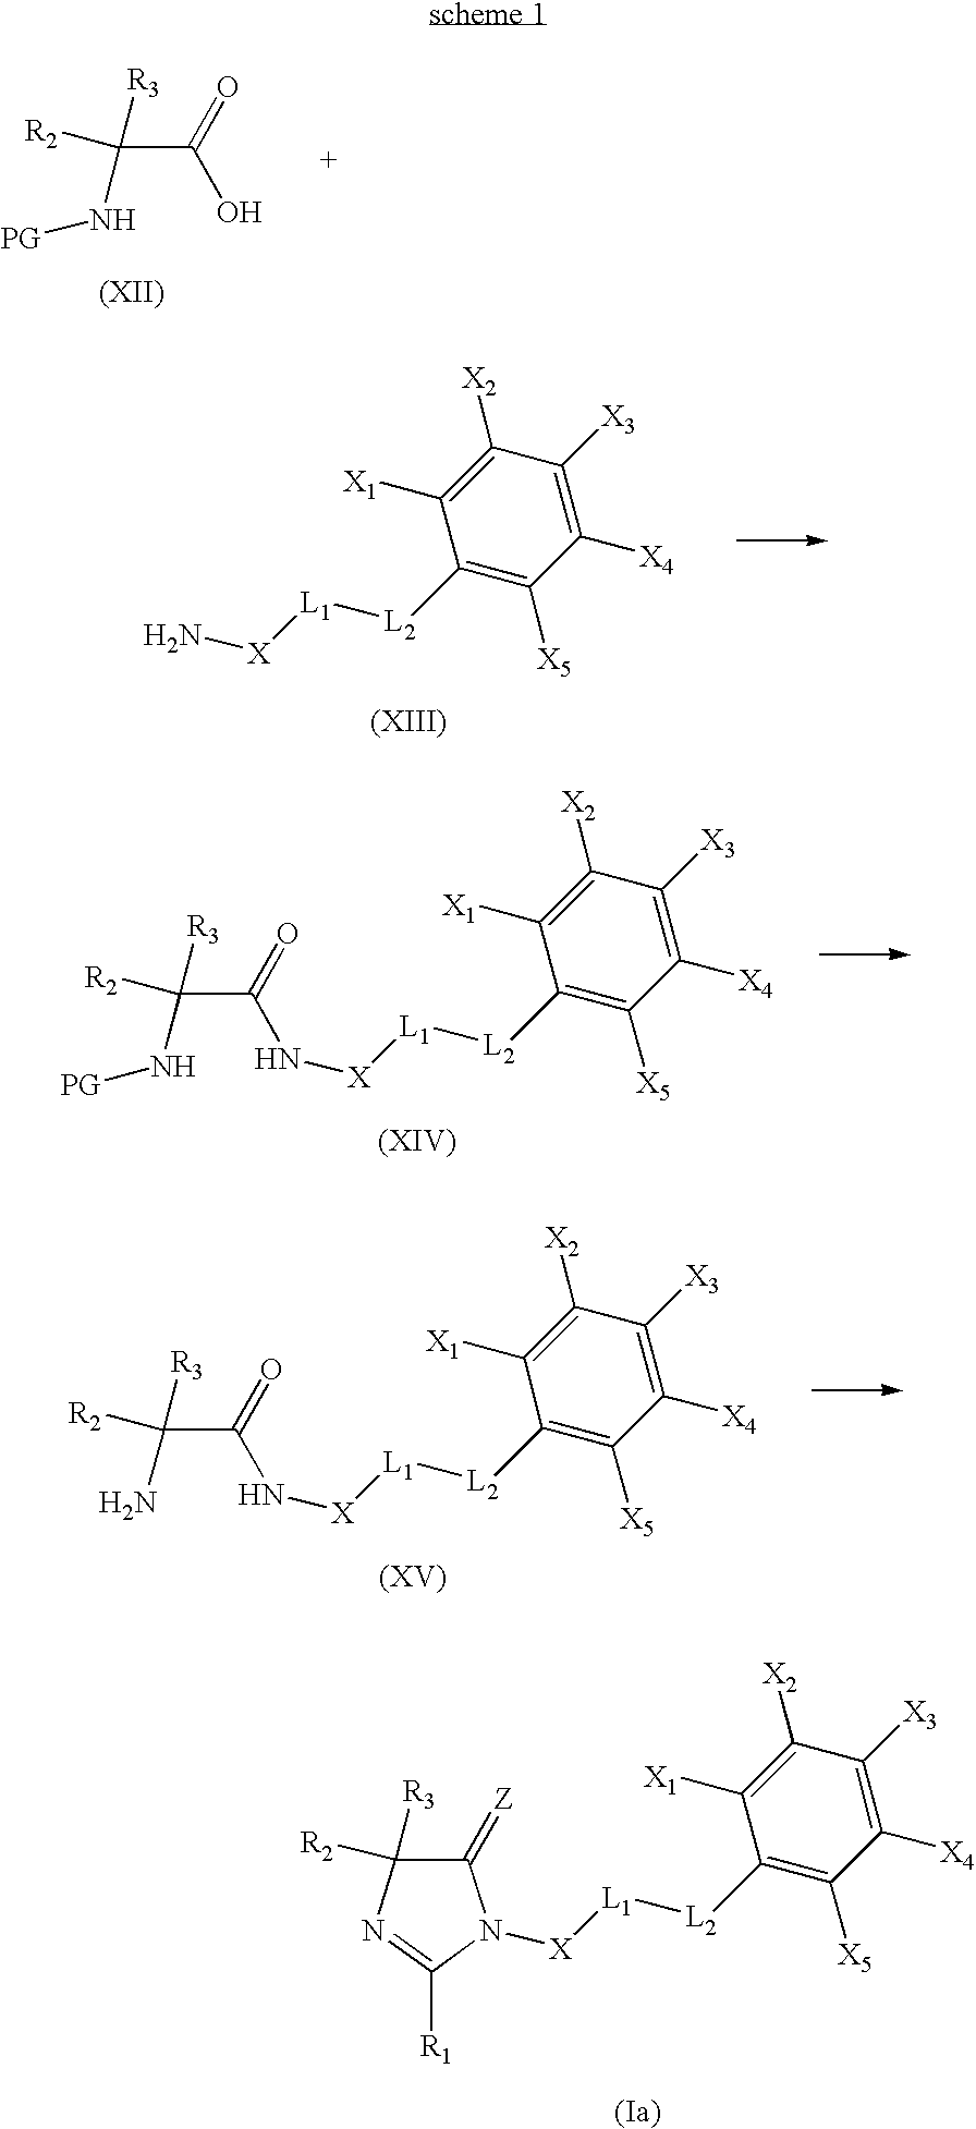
C(C(=O)O)(N[PG])([R3])[R2].C1([L2][L1][X]N)=C([X5])C([X4])=C([X3])C([X2])=C1[X1].C1([L2][L1][X]NC(C(N[PG])([R3])[R2])=O)=C([X5])C([X4])=C([X3])C([X2])=C1[X1].C1([L2][L1][X]NC(C(N)([R3])[R2])=O)=C([X5])C([X4])=C([X3])C([X2])=C1[X1].C1([L2][L1][X]N2C(=[Z])C([R3])([R2])N=C2[R1])=C([X5])C([X4])=C([X3])C([X2])=C1[X1]
